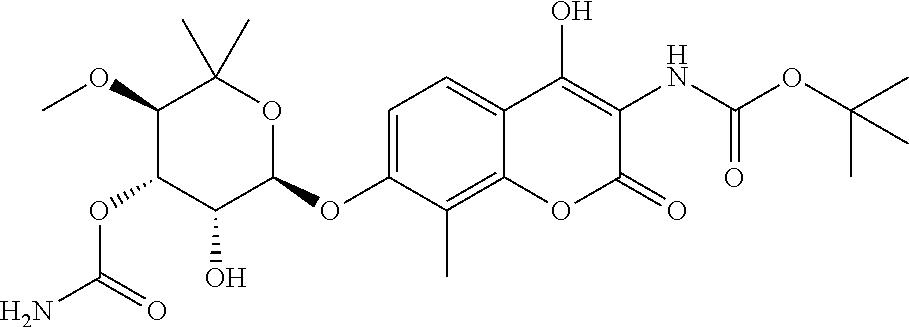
NC(=O)OC1C(O)C(OC2=CC=C3C(=C2C)OC(=O)C(NC(=O)OC(C)(C)C)=C3O)OC(C)(C)C1OC
